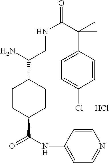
C1=CC(C(C(NCC(C2CCC(C(NC3=CC=NC=C3)=O)CC2)N)=O)(C)C)=CC=C1Cl.Cl
